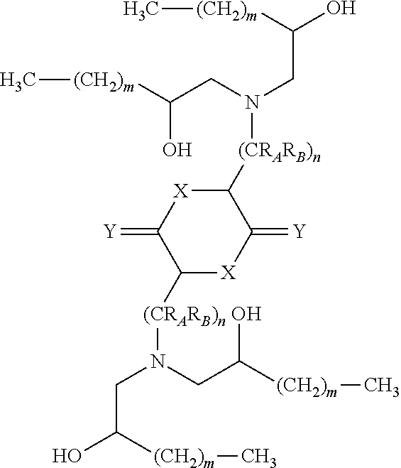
[(CH2)m](C(CN(CC(O)[(CH2)m]C)[(CRARB)n]C1[X]C(=[Y])C([(CRARB)n]N(CC(O)[(CH2)m]C)CC([(CH2)m]C)O)[X]C1=[Y])O)C
